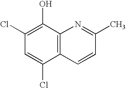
C12=C(C(O)=C(Cl)C=C1Cl)N=C(C)C=C2
